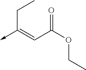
C(C(OCC)=O)=C(->C)CC
